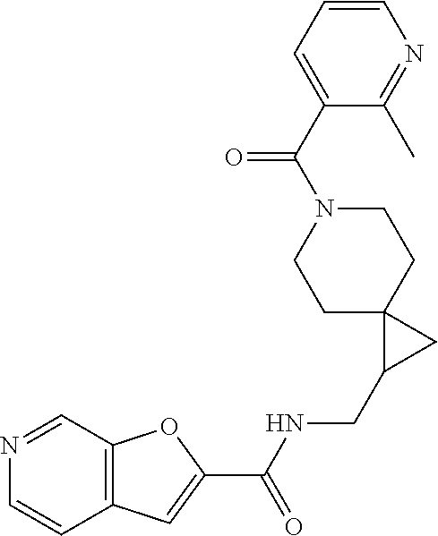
C12=C(C=NC=C1)OC(C(NCC1CC13CCN(C(=O)C1=CC=CN=C1C)CC3)=O)=C2
